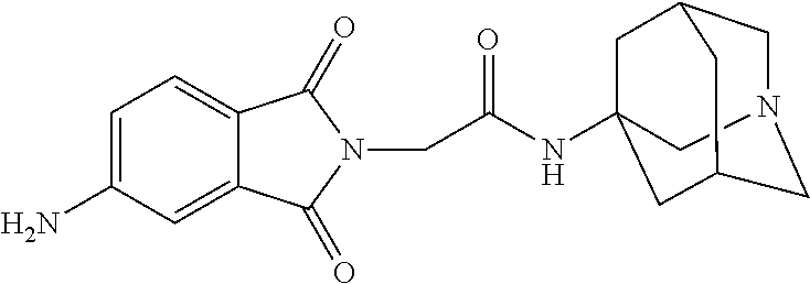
C1N2CC3CC(NC(CN4C(=O)C5=CC=C(N)C=C5C4=O)=O)(CC1C3)C2
